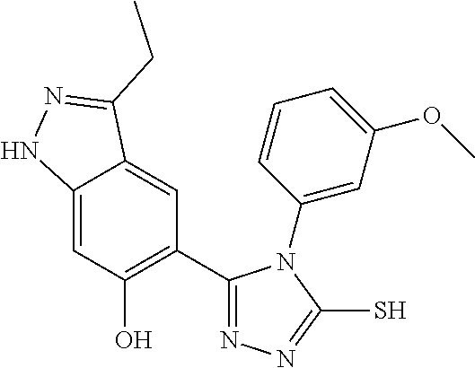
C12=CC(O)=C(C3=NN=C(S)N3C3=CC(OC)=CC=C3)C=C1C(CC)=NN2
